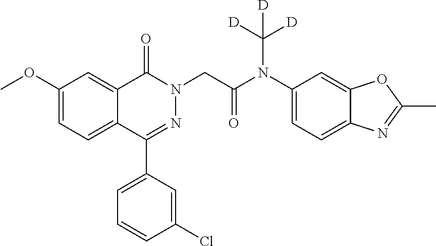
C1(OC)=CC=C2C(=C1)C(=O)N(CC(N(C1=CC=C3C(=C1)OC(C)=N3)C([D])([D])[D])=O)N=C2C1=CC=CC(Cl)=C1
